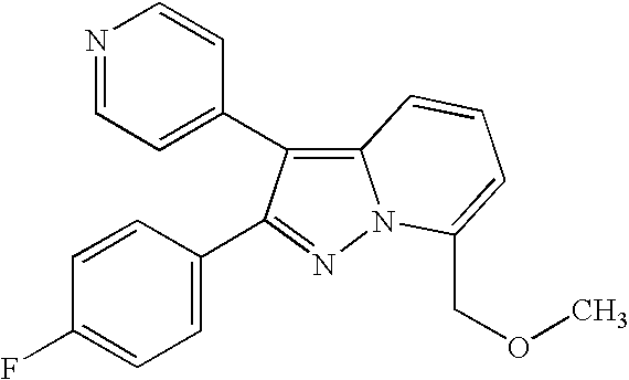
N1=CC=C(C2=C3N(N=C2C2=CC=C(F)C=C2)C(COC)=CC=C3)C=C1
